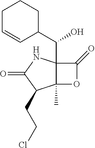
C1C=CC(C(C23C(C)(OC2=O)C(CCCl)C(=O)N3)O)CC1
